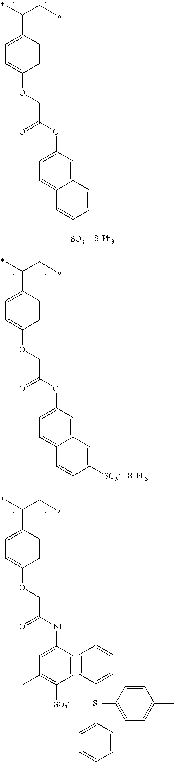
C1=C(C(C)CC)C=CC(OCC(OC2=CC=C3C(=C2)C=CC([SO3-])=C3)=O)=C1.[S+Ph3].C1=C(C(C)CC)C=CC(OCC(OC2=CC=C3C(=C2)C=C([SO3-])C=C3)=O)=C1.[S+Ph3].C1=C(C(C)CC)C=CC(OCC(NC2=CC(C)=C([SO3-])C=C2)=O)=C1.C1=CC([S+](C2=CC=CC=C2)C2=CC=C(C)C=C2)=CC=C1
